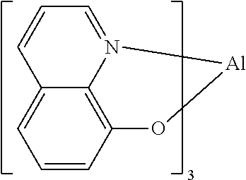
C1=CC2=CC=CC3=C2N(=C1)[Al]O3
